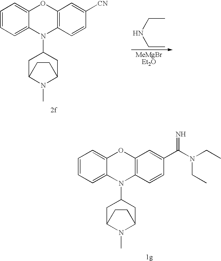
[MeMgBrEt2O].C12=C(C=CC([CN])=C1)N(C1CC3N(C)C(C1)CC3)C1=CC=CC=C1O2.C(C)NCC.C12=C(C=CC(C(N(CC)CC)=N)=C1)N(C1CC3N(C)C(C1)CC3)C1=CC=CC=C1O2
